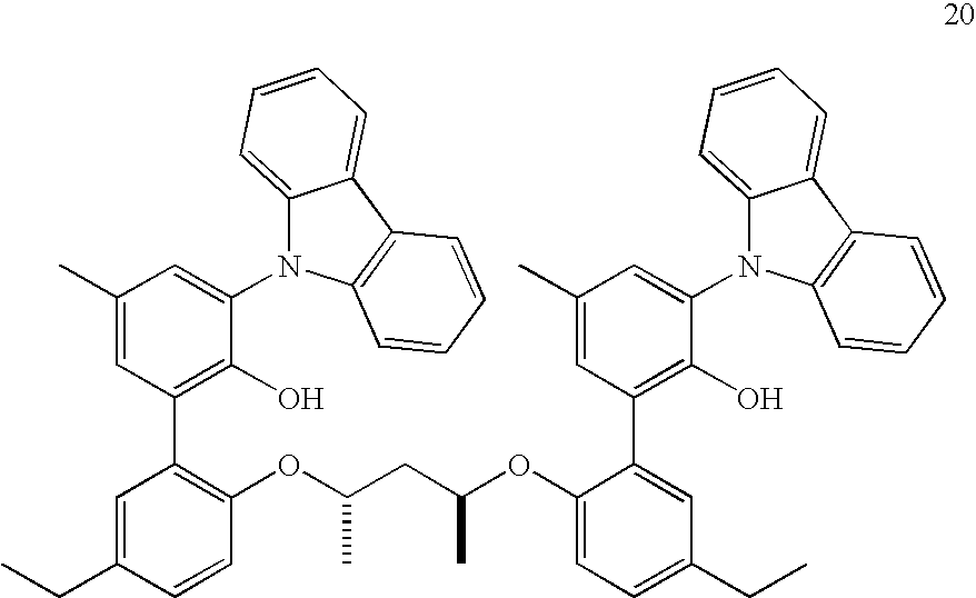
C1(C)=CC(C2=C(OC(CC(OC3=CC=C(CC)C=C3C3=C(O)C(N4C5=CC=CC=C5C5=C4C=CC=C5)=CC(C)=C3)C)C)C=CC(CC)=C2)=C(O)C(N2C3=CC=CC=C3C3=C2C=CC=C3)=C1
